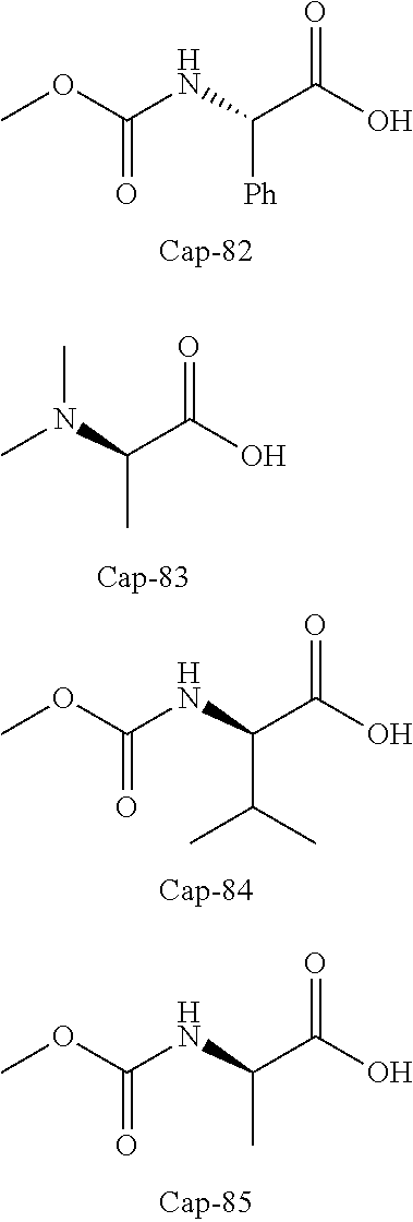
COC(NC(C(O)=O)[Ph])=O.N(C(C(O)=O)C)(C)C.COC(NC(C(O)=O)C(C)C)=O.COC(NC(C(O)=O)C)=O
